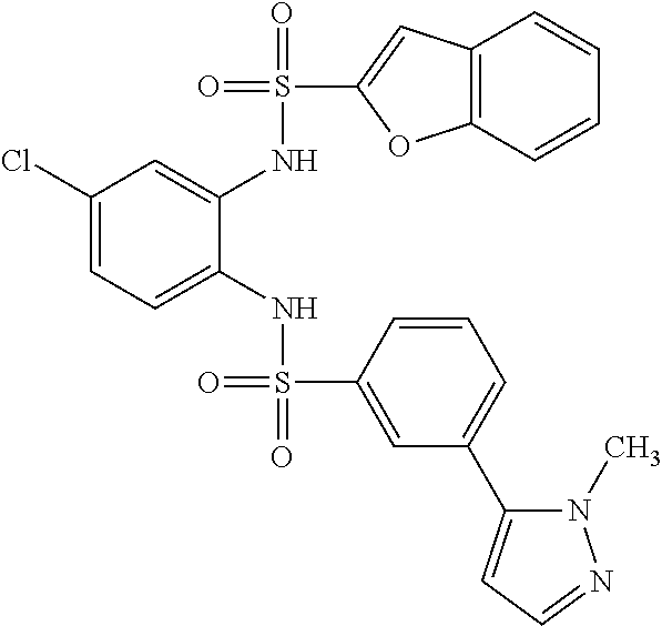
C1(Cl)=CC=C(NS(=O)(C2=CC(C3=CC=NN3C)=CC=C2)=O)C(NS(=O)(C2=CC3=C(O2)C=CC=C3)=O)=C1
